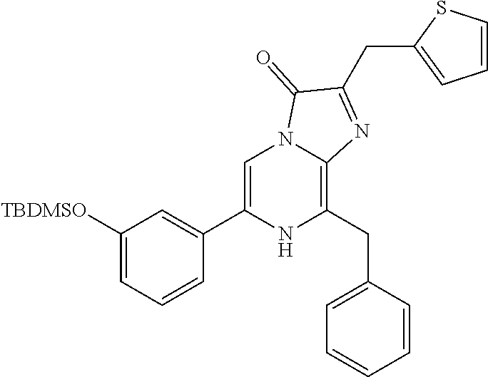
C1([TBDMSO])=CC=CC(C2=CN3C(=C(CC4=CC=CC=C4)N2)N=C(CC2=CC=CS2)C3=O)=C1
